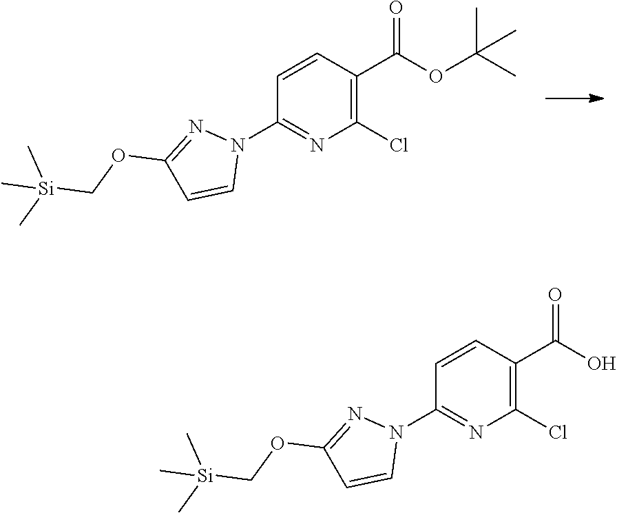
[Si](C)(COC1=NN(C2=NC(Cl)=C(C(OC(C)(C)C)=O)C=C2)C=C1)(C)C.[Si](C)(COC1=NN(C2=NC(Cl)=C(C(O)=O)C=C2)C=C1)(C)C
